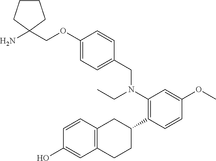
C1(OCC2(N)CCCC2)=CC=C(CN(C2=C(C3CC4=C(CC3)C=C(O)C=C4)C=CC(OC)=C2)CC)C=C1
